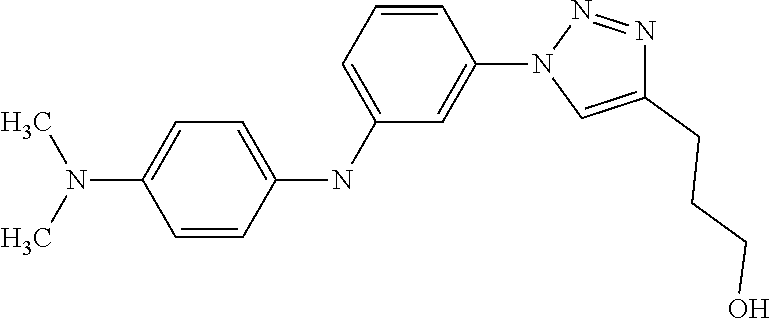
C1=CC(NC2=CC=CC(N3C=C(CCCO)N=N3)=C2)=CC=C1N(C)C
